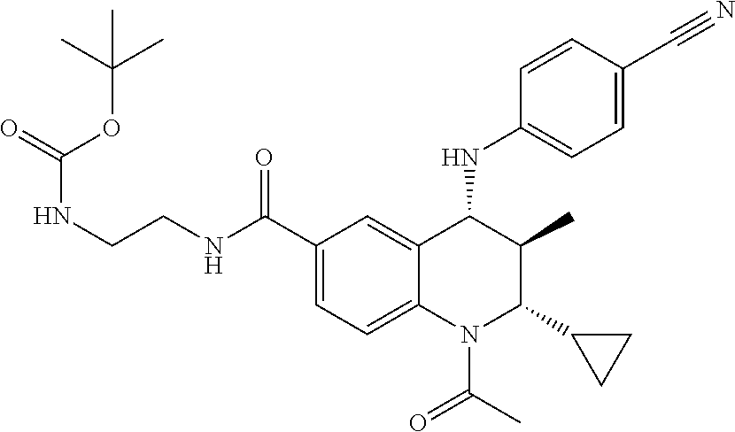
C1(C(=O)NCCNC(=O)OC(C)(C)C)=CC=C2C(=C1)C(NC1=CC=C(C#N)C=C1)C(C)C(C1CC1)N2C(C)=O
